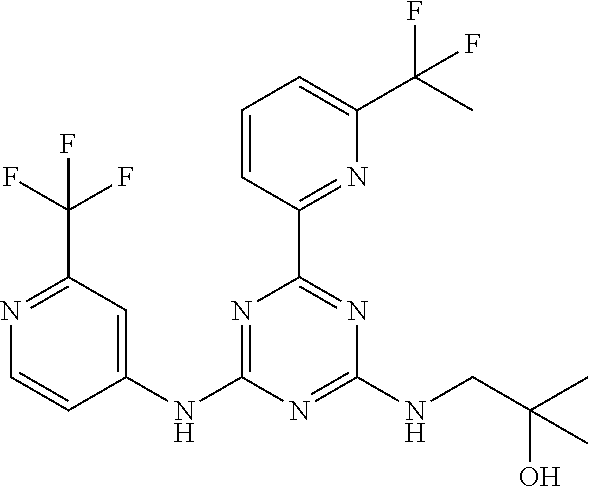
N1=C(C(F)(F)F)C=C(NC2=NC(C3=NC(C(C)(F)F)=CC=C3)=NC(NCC(C)(O)C)=N2)C=C1
